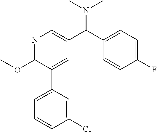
C1(OC)=NC=C(C(C2=CC=C(F)C=C2)N(C)C)C=C1C1=CC=CC(Cl)=C1
